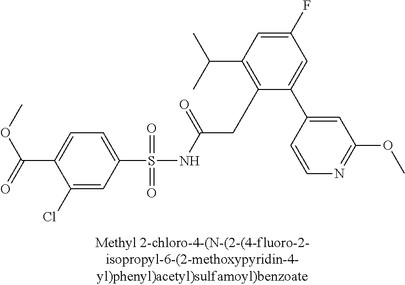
C1(S(NC(CC2=C(C(C)C)C=C(F)C=C2C2=CC(OC)=NC=C2)=O)(=O)=O)=CC=C(C(OC)=O)C(Cl)=C1
